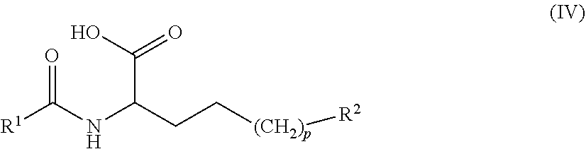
C(C(CC[(CH2)p][R2])NC([R1])=O)(=O)O
